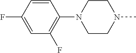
C1=CC(F)=CC(F)=C1N1CCN(C)CC1
